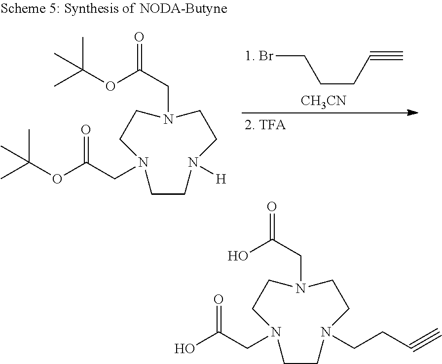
C(CCC#C)[1. Br].[CH3CN].C1CN([H])CCN(CC(=O)OC(C)(C)C)CCN1CC(OC(C)(C)C)=O.C1CN(CCC#C)CCN(CC(=O)O)CCN1CC(O)=O
